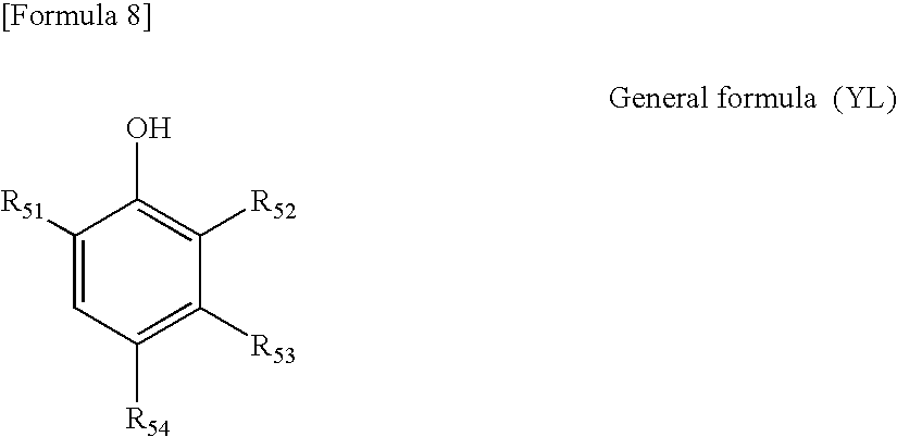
C1([R51])=CC([R54])=C([R53])C([R52])=C1O
